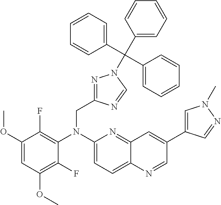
C1(OC)=CC(OC)=C(F)C(N(C2=CC=C3C(=N2)C=C(C2=CN(C)N=C2)C=N3)CC2=NN(C(C3=CC=CC=C3)(C3=CC=CC=C3)C3=CC=CC=C3)C=N2)=C1F
